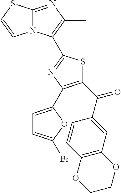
C1(C(C2=CC3=C(C=C2)OCCO3)=O)=C(C2=CC=C(Br)O2)N=C(C2=C(C)N=C3N2C=CS3)S1
